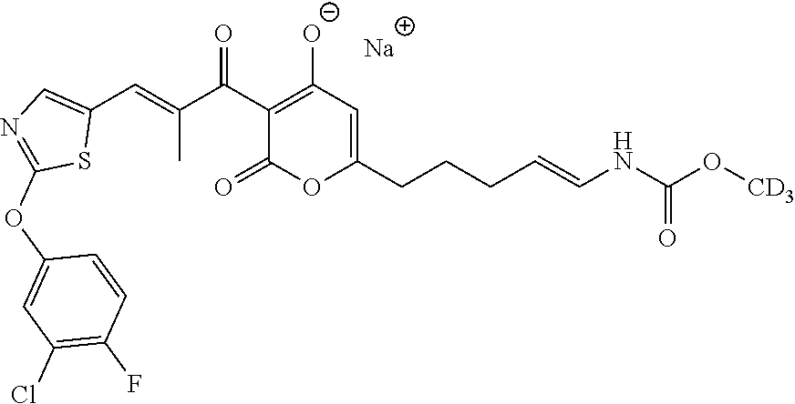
C1(C(C(C)=CC2=CN=C(OC3=CC(Cl)=C(F)C=C3)S2)=O)=C([O-])C=C(CCCC=CNC(=O)O[CD3])OC1=O.[Na]
